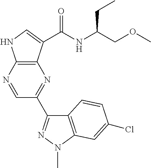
C12=C(N=CC(C3=NN(C)C4=C3C=CC(Cl)=C4)=N1)NC=C2C(NC(COC)CC)=O
